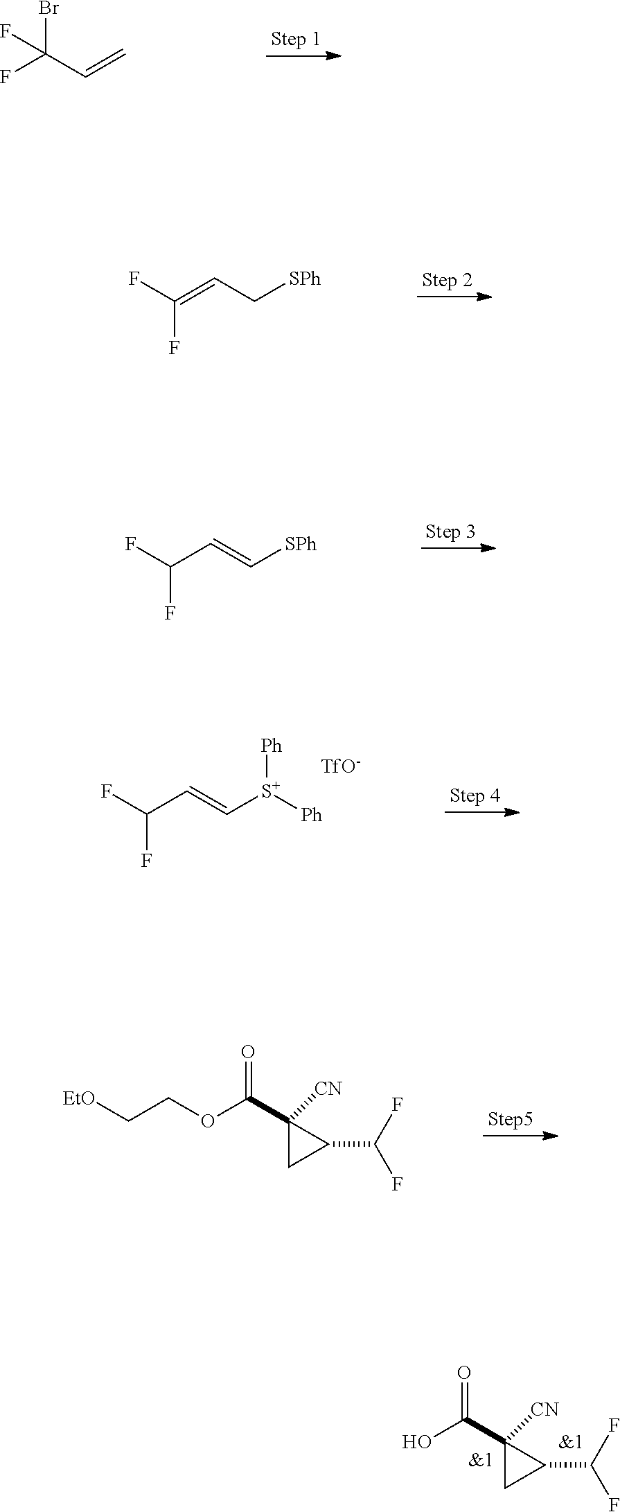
C(C=C)(F)(Br)F.C(C[SPh])=C(F)F.C(=C[SPh])C(F)F.C(=C[S+]([Ph])[Ph])C(F)F.[TfO-].[EtO]CCOC(C1([CN])CC1C(F)F)=O.OC(C1([CN])CC1C(F)F)=O
